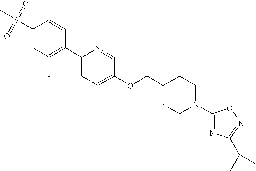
S(C1=CC(F)=C(C2=CC=C(OCC3CCN(C4=NC(C(C)C)=NO4)CC3)C=N2)C=C1)(C)(=O)=O
